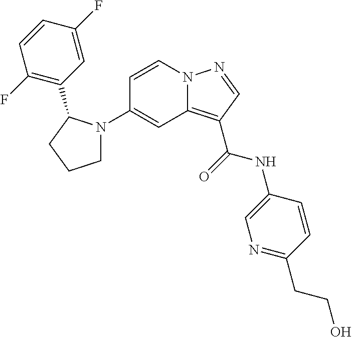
C1=CN2C(=C(C(=O)NC3=CN=C(CCO)C=C3)C=N2)C=C1N1CCCC1C1=C(F)C=CC(F)=C1
